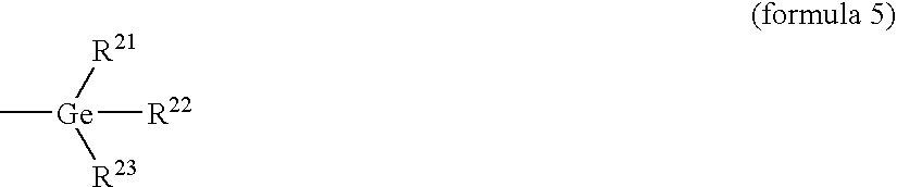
[Ge]([R21])([R23])([R22])C
